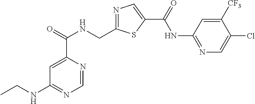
N1=C(CNC(C2=CC(NCC)=NC=N2)=O)SC(C(=O)NC2=NC=C(Cl)C([CF3])=C2)=C1
